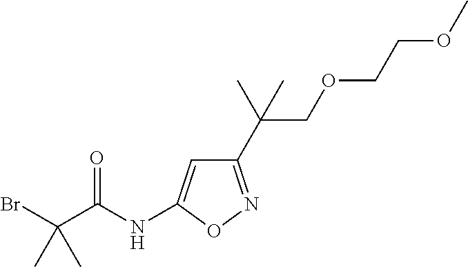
BrC(C(NC1=CC(C(COCCOC)(C)C)=NO1)=O)(C)C
